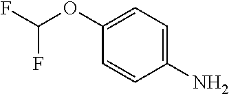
C1(OC(F)F)=CC=C(N)C=C1
